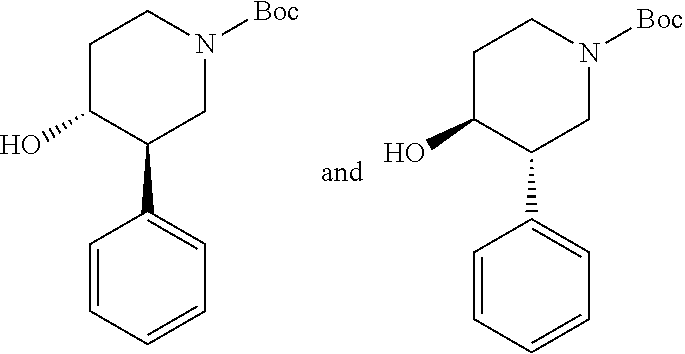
C1C(O)C(C2=CC=CC=C2)CN([Boc])C1.C1C(O)C(C2=CC=CC=C2)CN([Boc])C1
